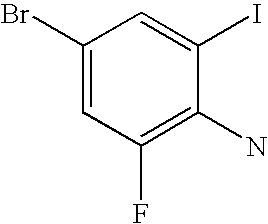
C1(Br)=CC(F)=C(N)C(I)=C1
